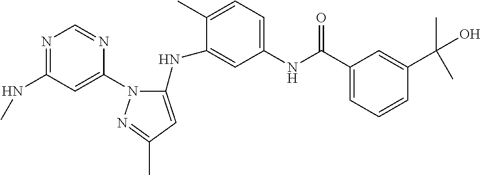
N1=C(NC)C=C(N2C(NC3=CC(NC(C4=CC=CC(C(C)(O)C)=C4)=O)=CC=C3C)=CC(C)=N2)N=C1
